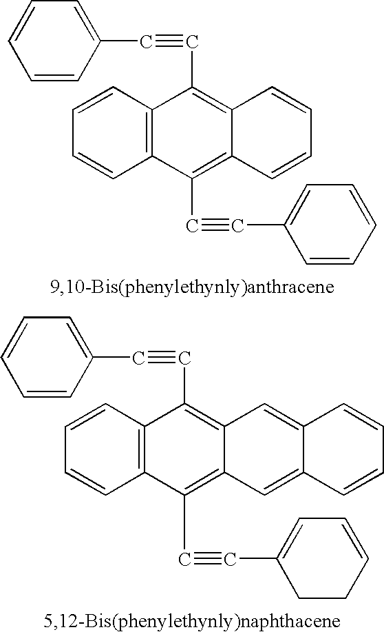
C1=CC2=C(C=C1)C(C#CC1=CC=CC=C1)=C1C(=C2C#CC2=CC=CC=C2)C=CC=C1.C1=CC2=C(C=C1)C(C#CC1=CC=CC=C1)=C1C(=C2C#CC2=CC=CCC2)C=C2C(=C1)C=CC=C2
